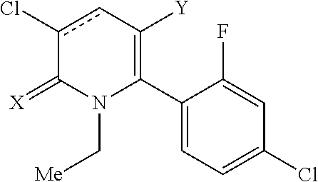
C1(C2=C([Y])cc(Cl)C(=[X])N2C[Me])=CC=C(Cl)C=C1F
